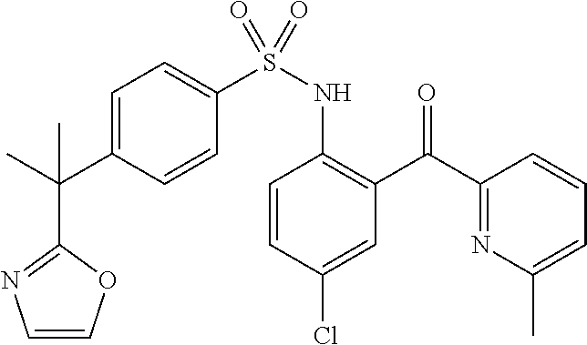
C1=CC(Cl)=CC(C(C2=NC(C)=CC=C2)=O)=C1NS(C1=CC=C(C(C)(C)C2=NC=CO2)C=C1)(=O)=O
